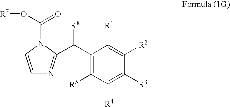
C1(C([R8])C2=NC=CN2C(=O)O[R7])=C([R5])C([R4])=C([R3])C([R2])=C1[R1]
